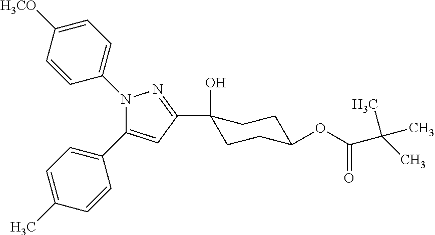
N1(C2=CC=C([H3CO])C=C2)C(C2=CC=C(C)C=C2)=CC(C2(O)CCC(OC(=O)C(C)(C)C)CC2)=N1
